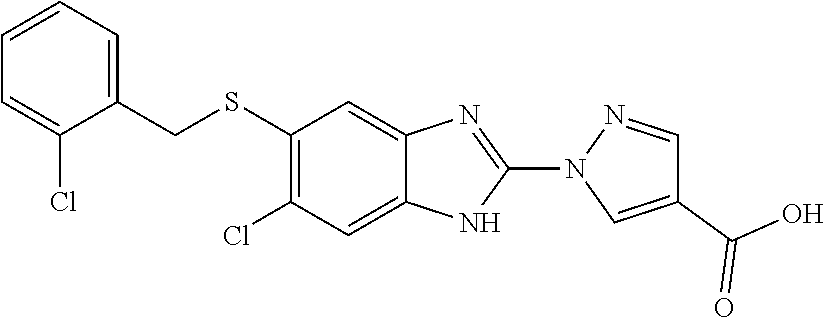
C1=CC=C(Cl)C(CSC2=C(Cl)C=C3C(=C2)N=C(N2C=C(C(O)=O)C=N2)N3)=C1
